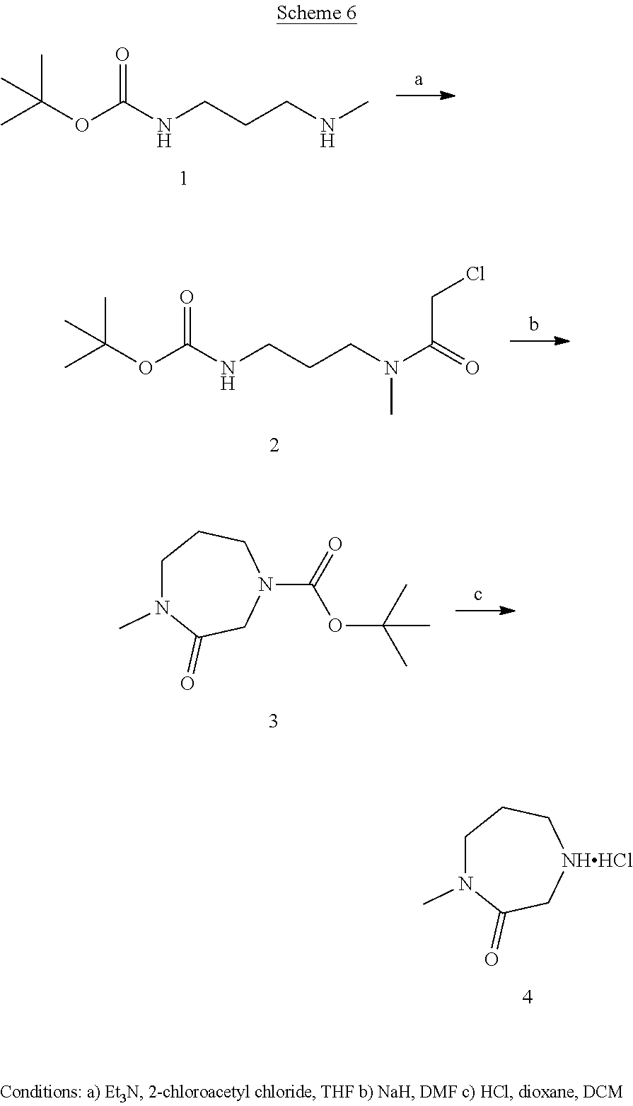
CC(OC(NCCCNC)=O)(C)C.CC(OC(NCCCN(C(=O)CCl)C)=O)(C)C.C1N(C)C(=O)CN(C(=O)OC(C)(C)C)CC1.C1N(C)C(=O)C[NHHCl]CC1
